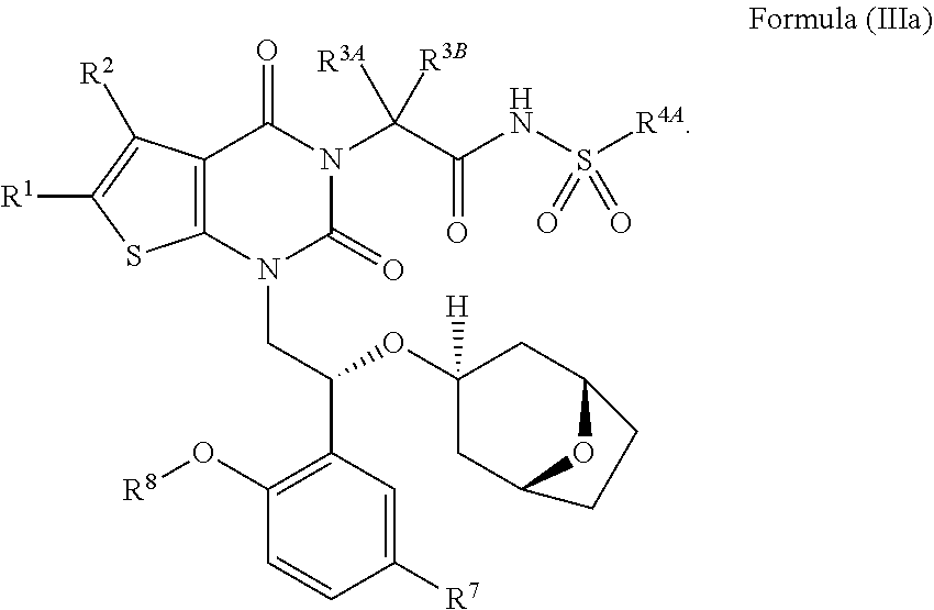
C12=C(N(CC(C3=C(O[R8])C=CC([R7])=C3)OC3([H])CC4OC(C3)CC4)C(=O)N(C(C(NS([R4A])(=O)=O)=O)([R3A])[R3B])C1=O)SC([R1])=C2[R2]
